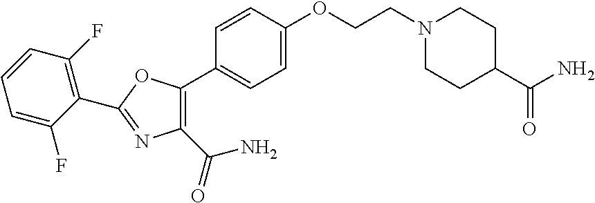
C1=C(OCCN2CCC(C(N)=O)CC2)C=CC(C2=C(C(=O)N)N=C(C3=C(F)C=CC=C3F)O2)=C1
